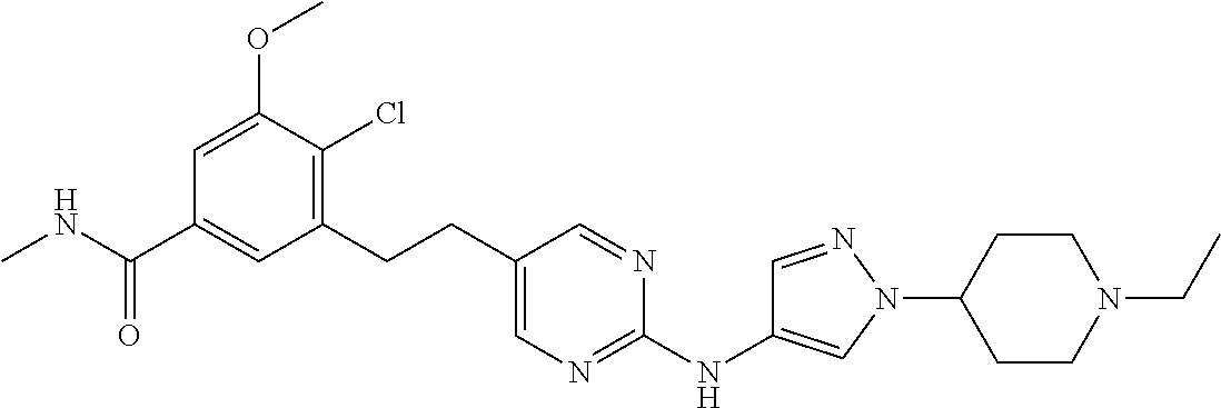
C1(CCC2=CN=C(NC3=CN(C4CCN(CC)CC4)N=C3)N=C2)=C(Cl)C(OC)=CC(C(NC)=O)=C1
